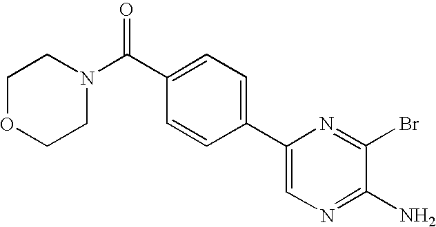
C1=C(C2=CC=C(C(N3CCOCC3)=O)C=C2)N=C(Br)C(N)=N1
